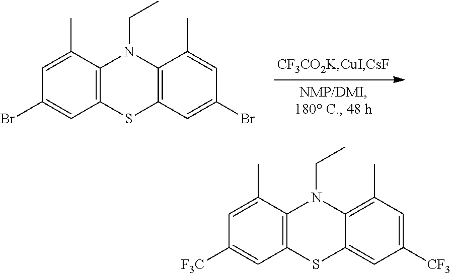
C1=C(C)C2=C(C=C1Br)SC1=C(C(C)=CC(Br)=C1)N2CC.C1=C(C)C2=C(C=C1[F3C])SC1=CC([CF3])=CC(C)=C1N2CC
